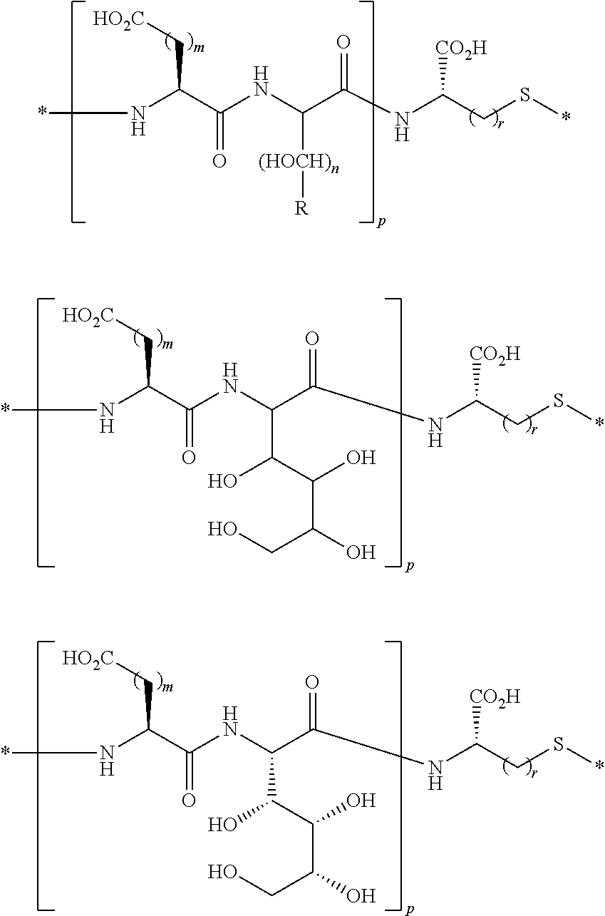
C(NC(C(NC(CS*)[CO2H])=O)[(HOCH)n][R])(C(N*)C[HO2C])=O.C(NC(C(NC(CS*)[CO2H])=O)C(O)C(C(CO)O)O)(C(N*)C[HO2C])=O.C(NC(C(NC(CS*)[CO2H])=O)C(O)C(C(CO)O)O)(C(N*)C[HO2C])=O
